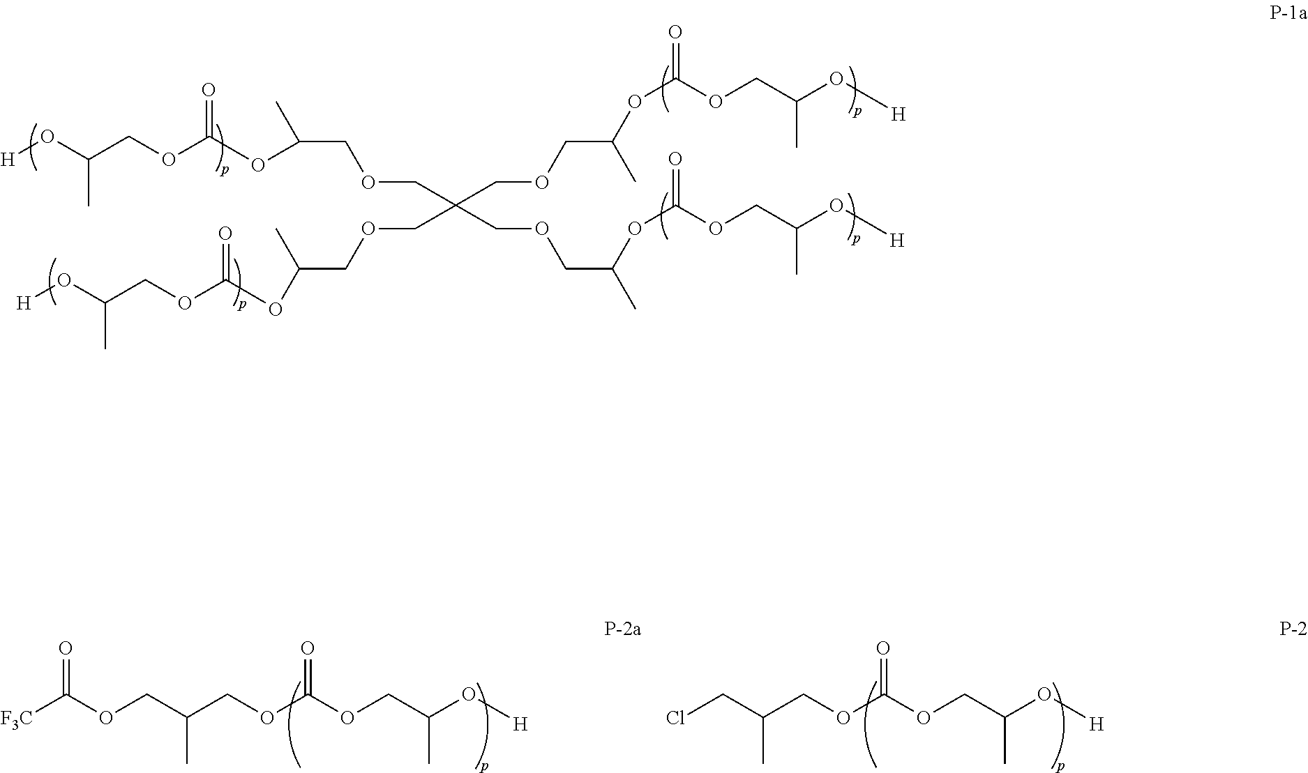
[H]OC(COC(OC(COCC(COCC(C)OC(OCC(O[H])C)=O)(COCC(OC(OCC(O[H])C)=O)C)COCC(C)OC(OCC(O[H])C)=O)C)=O)C.[F3C]C(OCC(COC(OCC(O[H])C)=O)C)=O.ClCC(COC(OCC(O[H])C)=O)C
